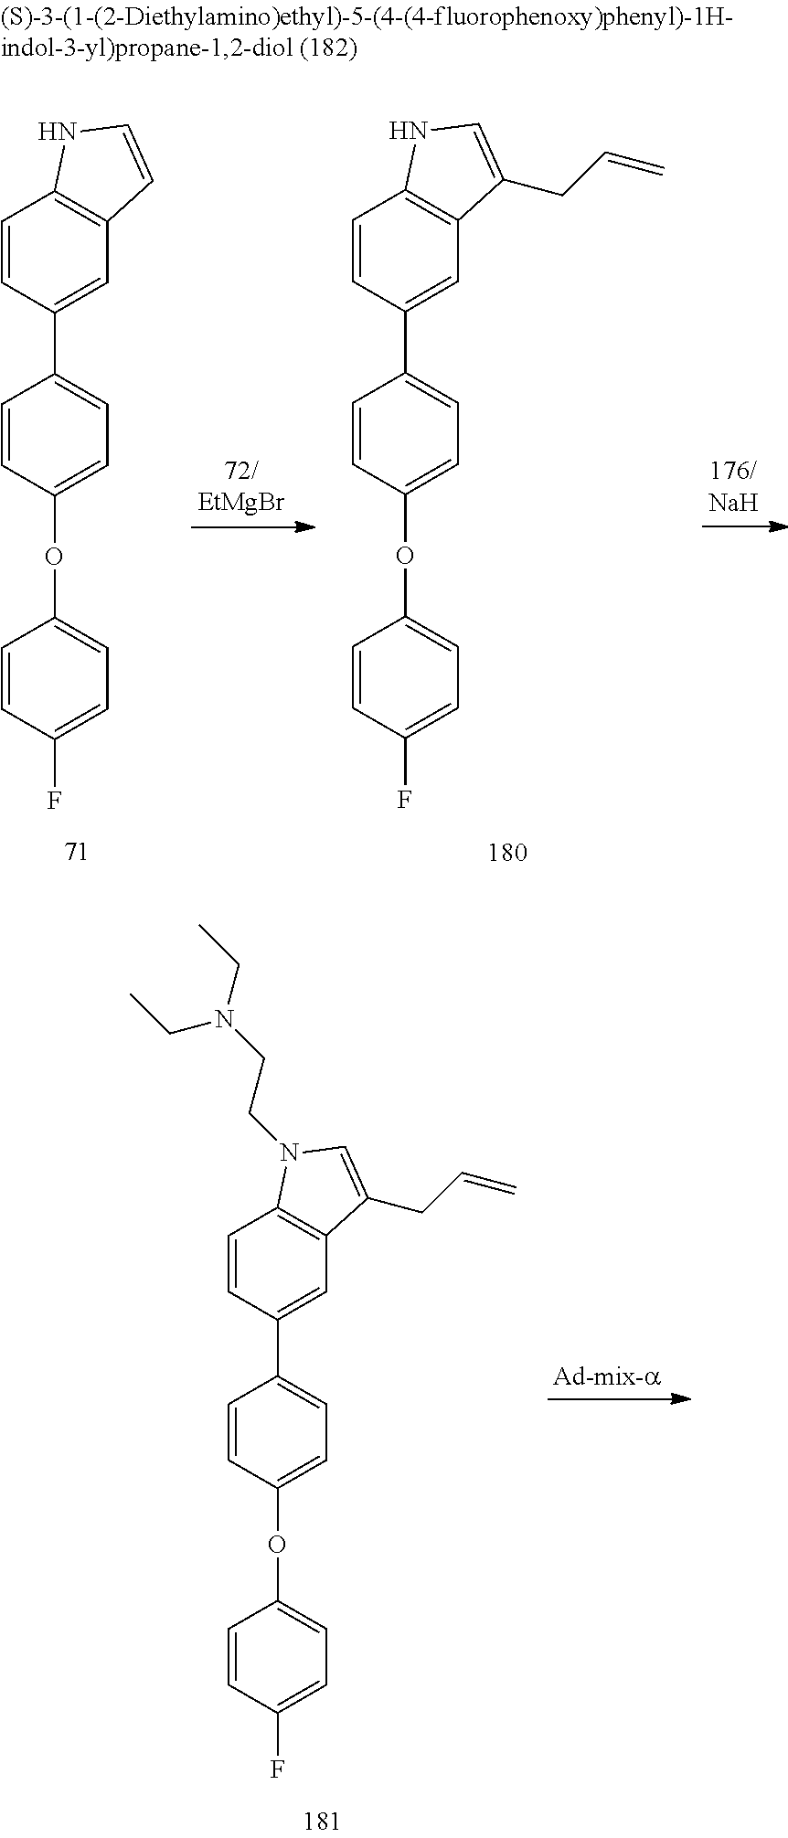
C1=CC(OC2=CC=C(F)C=C2)=CC=C1C1=CC2=C(C=C1)NC=C2CC=C.C1=CC(OC2=CC=C(F)C=C2)=CC=C1C1=CC2=C(C=C1)NC=C2.C1=CC(OC2=CC=C(F)C=C2)=CC=C1C1=CC2=C(C=C1)N(CCN(CC)CC)C=C2CC=C
